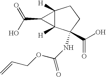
C12([H])C([H])(C(NC(=O)OCC=C)(C(O)=O)CC1)C2C(O)=O
